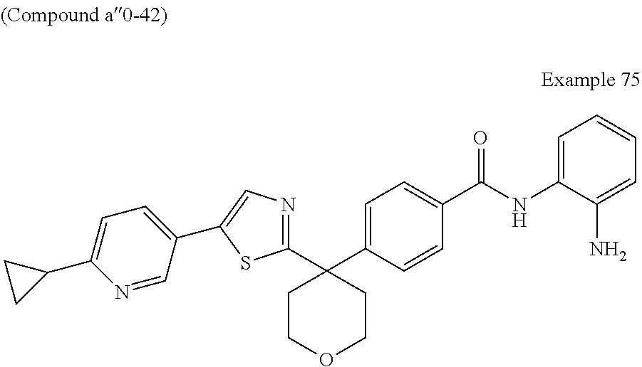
C1COCCC1(C1=CC=C(C(=O)NC2=CC=CC=C2N)C=C1)C1=NC=C(C2=CC=C(C3CC3)N=C2)S1
